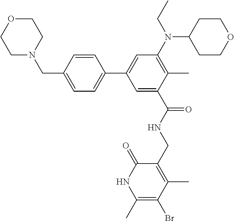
C(C1=CC(C2=CC=C(CN3CCOCC3)C=C2)=CC(N(C2CCOCC2)CC)=C1C)(NCC1=C(C)C(Br)=C(C)NC1=O)=O
